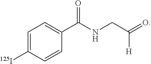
C1=C([125I])C=CC(C(NCC(=O)[H])=O)=C1
